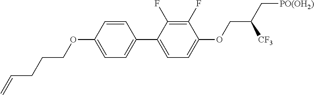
C1=C(OCCCC=C)C=CC(C2=CC=C(OCC([CF3])C[PO(OH2)])C(F)=C2F)=C1
